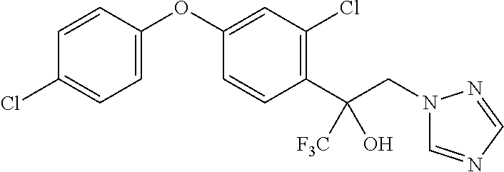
C1=C(OC2=CC(Cl)=C(C(CN3C=NC=N3)([F3C])O)C=C2)C=CC(Cl)=C1
